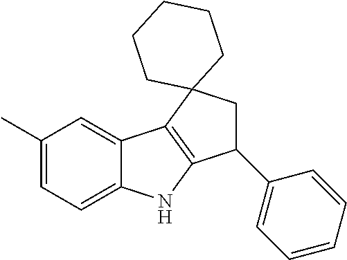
C1(C)=CC=C2C(=C1)C1=C(N2)C(C2=CC=CC=C2)CC12CCCCC2
